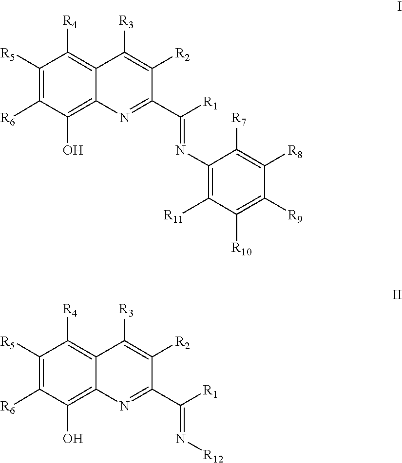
C1([R5])=C([R6])C(O)=C2C(=C1[R4])C([R3])=C([R2])C(C([R1])=NC1=C([R11])C([R10])=C([R9])C([R8])=C1[R7])=N2.C1([R5])=C([R6])C(O)=C2C(=C1[R4])C([R3])=C([R2])C(C([R1])=N[R12])=N2
